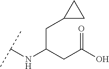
C(C(CC(O)=O)NC(C)C)C1CC1
